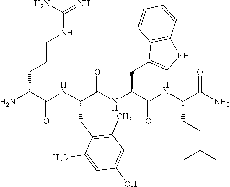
NC(C(NC(C(NC(C(NC(C(N)=O)CCC(C)C)=O)CC1=CNC2=C1C=CC=C2)=O)CC1=C(C)C=C(O)C=C1C)=O)CCCNC(=N)N
